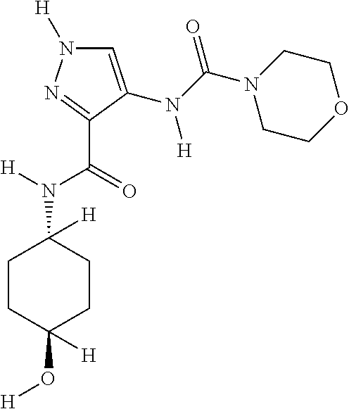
C1=C(N(C(=O)N2CCOCC2)[H])C(C(=O)N([H])C2([H])CCC(O[H])([H])CC2)=NN1[H]
